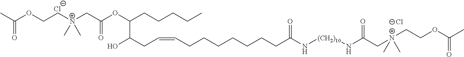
[Cl-].CC(OCC[N+](CC(=O)OC(C(O)CC=CCCCCCCCC(N[(CH2)10]NC(C[N+](CCOC(C)=O)(C)C)=O)=O)CCCCC)(C)C)=O.[Cl-]
